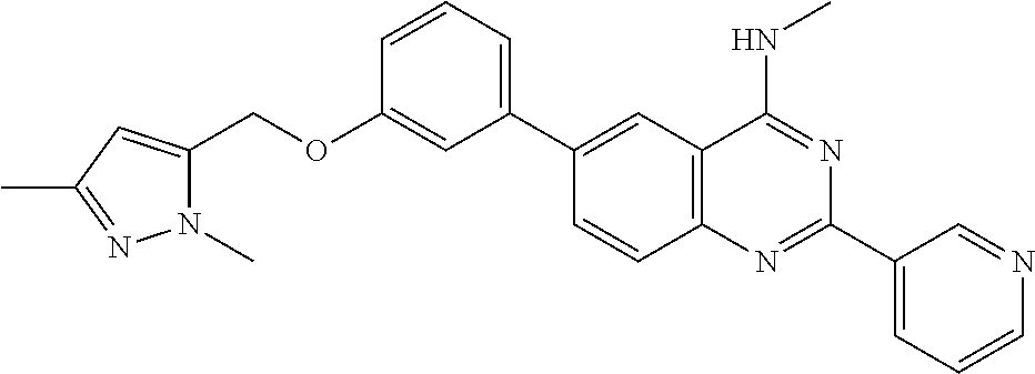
C1(C2=CC3=C(C=C2)N=C(C2=CC=CN=C2)N=C3NC)=CC=CC(OCC2=CC(C)=NN2C)=C1
